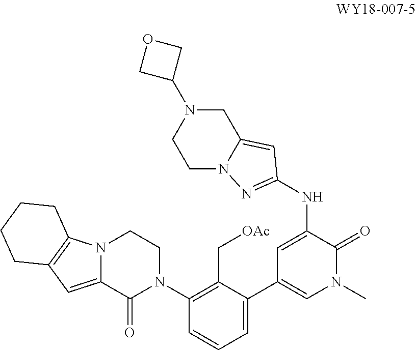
C1(N2CCN3C(=CC4=C3CCCC4)C2=O)=C(C[OAc])C(C2=CN(C)C(=O)C(NC3=NN4CCN(C5COC5)CC4=C3)=C2)=CC=C1
